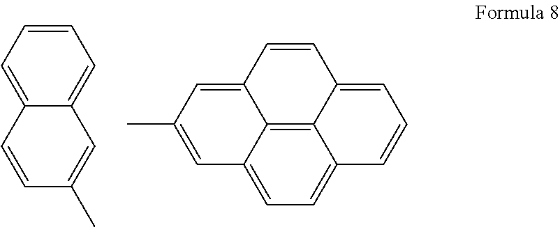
C1=CC=C2C(=C1)C=C(C)C=C2.C12=C3C4=CC=C1C=CC=C2C=CC3=CC(C)=C4
